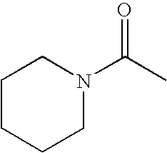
C1CCCN(C(=O)C)C1
